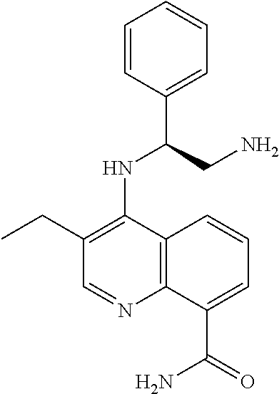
C1=CC(C(CN)NC2=C(CC)C=NC3=C2C=CC=C3C(=O)N)=CC=C1
